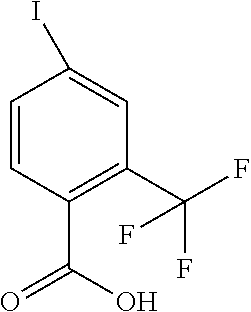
C1=CC(C(O)=O)=C(C(F)(F)F)C=C1I
